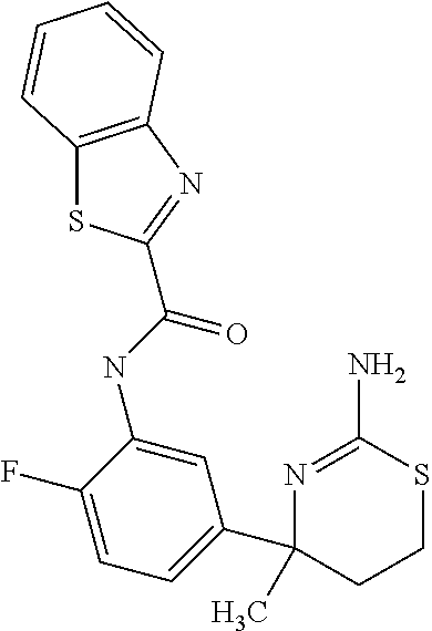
C12=C(N=C(C(NC3=CC(C4(C)N=C(N)SCC4)=CC=C3F)=O)S1)C=CC=C2
